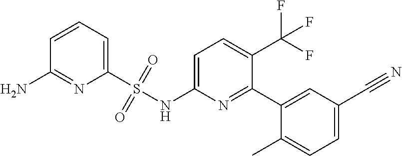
C1=CC=C(S(NC2=CC=C(C(F)(F)F)C(C3=CC(C#N)=CC=C3C)=N2)(=O)=O)N=C1N
